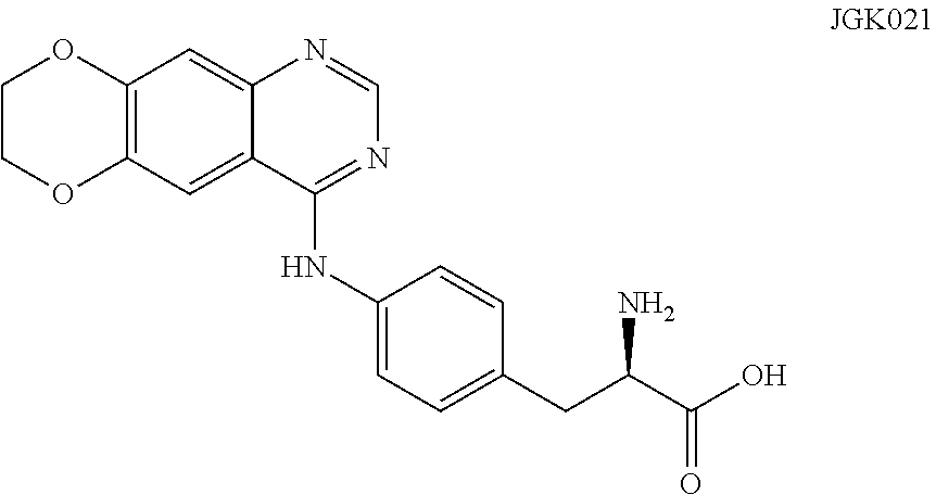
C1COC2=C(O1)C=C1C(=C2)C(NC2=CC=C(CC(C(O)=O)N)C=C2)=NC=N1
